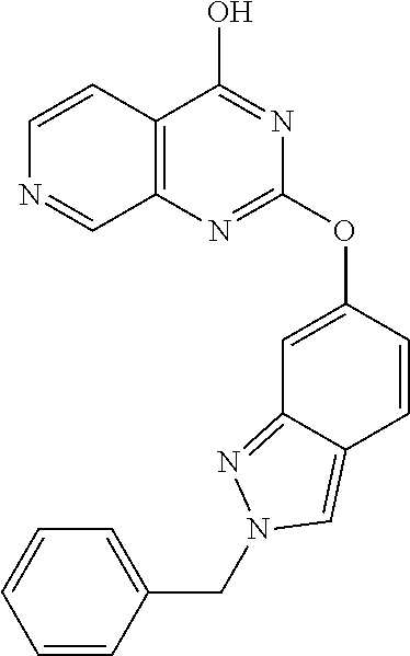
C1=CC2=C(C=N1)N=C(OC1=CC3=NN(CC4=CC=CC=C4)C=C3C=C1)N=C2O
